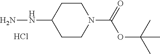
C1CC(NN)CCN1C(=O)OC(C)(C)C.Cl
